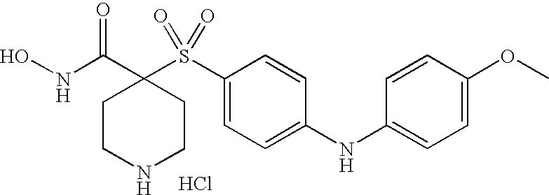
N(C(C1(S(C2=CC=C(NC3=CC=C(OC)C=C3)C=C2)(=O)=O)CCNCC1)=O)O.Cl
